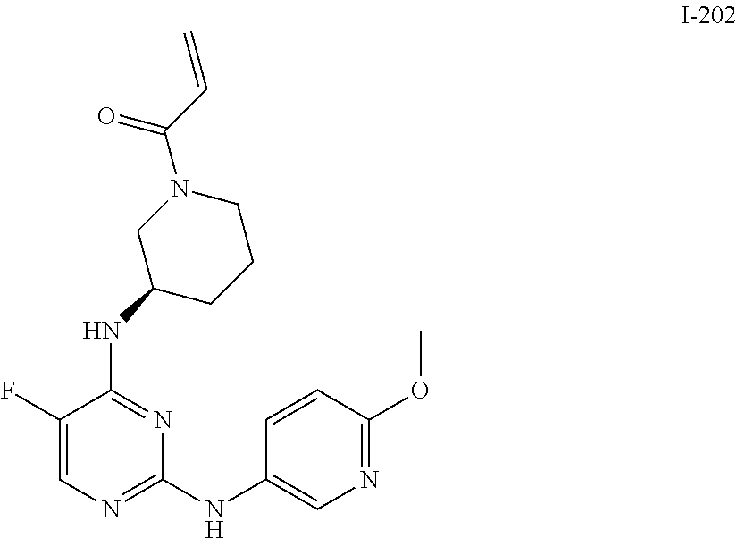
N(C1=NC(NC2=CN=C(OC)C=C2)=NC=C1F)C1CCCN(C(C=C)=O)C1
